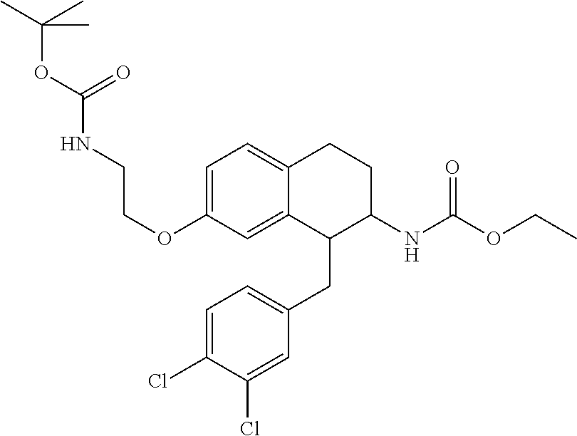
C1=C(OCCNC(OC(C)(C)C)=O)C=C2C(=C1)CCC(NC(OCC)=O)C2CC1=CC=C(Cl)C(Cl)=C1
